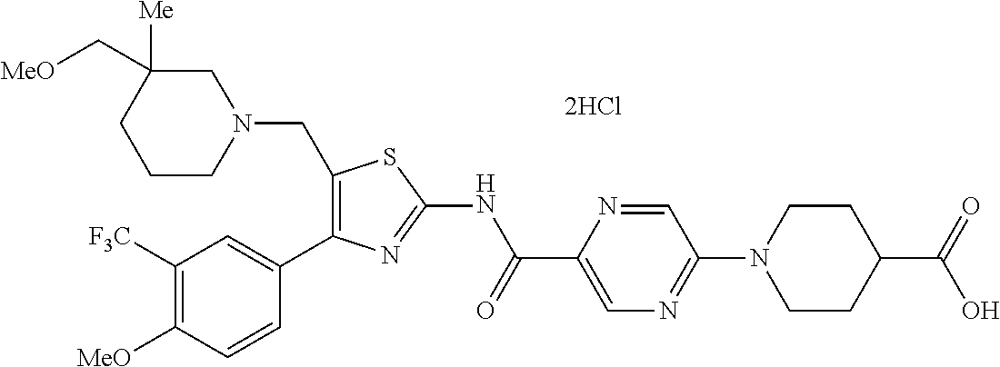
C1([MeO])=C([F3C])C=C(C2=C(CN3CC([Me])(C[MeO])CCC3)SC(NC(C3=CN=C(N4CCC(C(=O)O)CC4)C=N3)=O)=N2)C=C1
